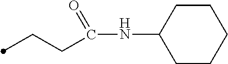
C1CC(NC(CCC)=O)CCC1
